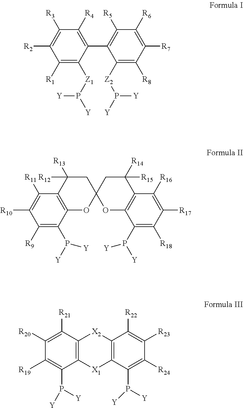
C1([R1])=C([Z1]P([Y])[Y])C(C2=C([R5])C([R6])=C([R7])C([R8])=C2[Z2]P([Y])[Y])=C([R4])C([R3])=C1[R2].C1([R9])=C(P([Y])[Y])C2=C(C([R11])=C1[R10])C([R12])([R13])CC1(O2)OC2=C(C([R15])([R14])C1)C([R16])=C([R17])C([R18])=C2P([Y])[Y].C1([R19])=C(P([Y])[Y])C2=C(C([R21])=C1[R20])[X2]C1=C([X1]2)C(P([Y])[Y])=C([R24])C([R23])=C1[R22]
